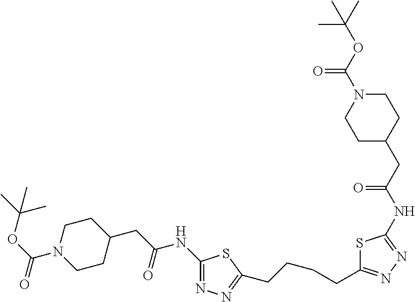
C1C(CC(NC2=NN=C(CCCCC3=NN=C(NC(CC4CCN(C(OC(C)(C)C)=O)CC4)=O)S3)S2)=O)CCN(C(OC(C)(C)C)=O)C1
